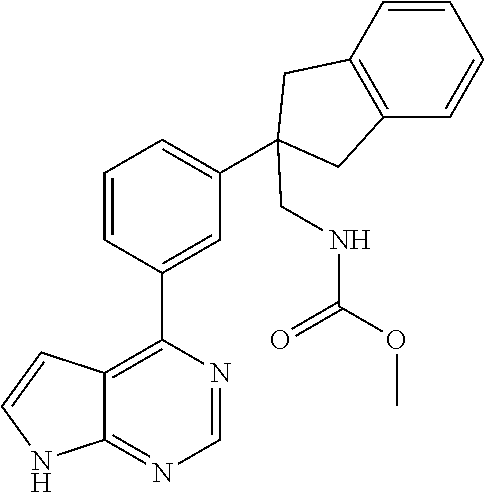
C1=CC(C2=C3C(=NC=N2)NC=C3)=CC(C2(CNC(OC)=O)CC3=C(C2)C=CC=C3)=C1
